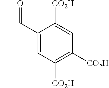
C(C1=CC([CO2H])=C([CO2H])C=C1[CO2H])(C)=O
